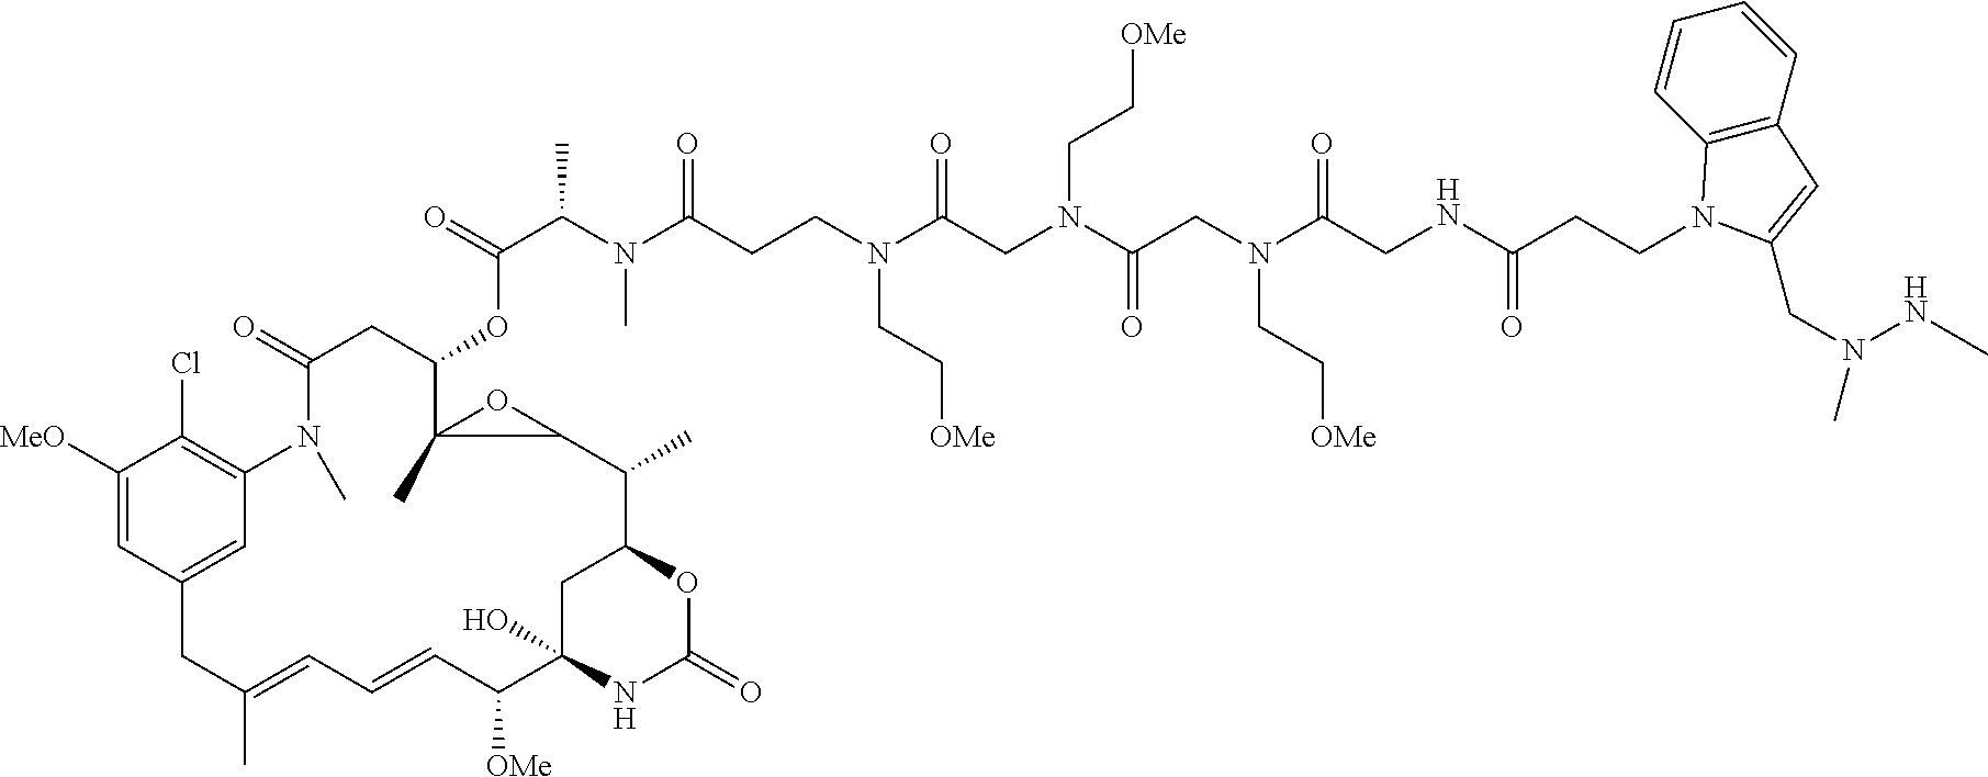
C1([MeO])=CC2=CC(=C1Cl)N(C)C(=O)CC(OC(=O)C(N(C)C(=O)CCN(C(CN(C(CN(C(CNC(CCN1C3=C(C=CC=C3)C=C1CN(NC)C)=O)=O)CC[OMe])=O)CC[OMe])=O)CC[OMe])C)C1(C)OC1C(C)C1CC(O)(C([OMe])C=CC=C(C)C2)NC(=O)O1
